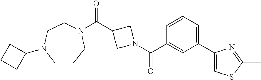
C(C1CN(C(C2=CC(C3=CSC(C)=N3)=CC=C2)=O)C1)(=O)N1CCCN(C2CCC2)CC1
